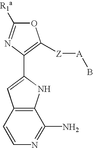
O1C([R1a])=NC(C2=CC3=C(N2)C(N)=NC=C3)=C1[Z][A]B
